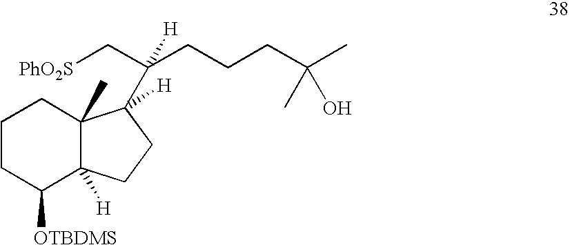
C1CC([OTBDMS])C2([H])C(C)(C1)C(C(C[PhO2S])(CCCC(C)(C)O)[H])([H])CC2
